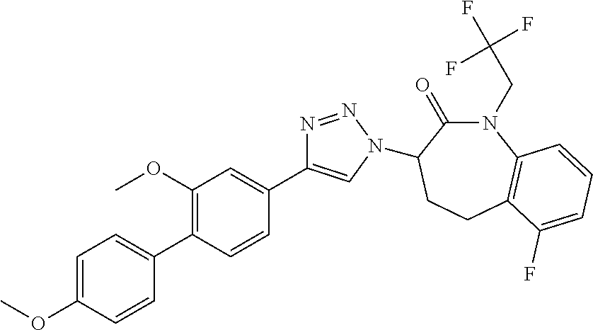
C1=C(OC)C=CC(C2=C(OC)C=C(C3=CN(C4C(=O)N(CC(F)(F)F)C5=C(CC4)C(F)=CC=C5)N=N3)C=C2)=C1
